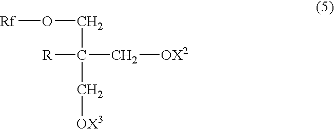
[Rf]OCC(C[OX2])(C[OX3])[R]
